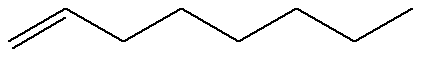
C=CCCCCCC
